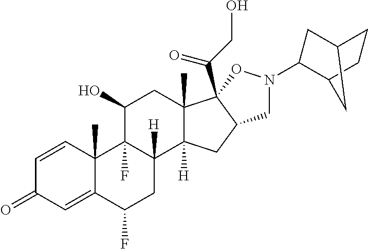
C1=CC2(C)C(=CC1=O)C(F)CC1([H])C2(F)C(O)CC2(C)C1([H])CC1C2(C(CO)=O)ON(C2CC3CCC2C3)C1
